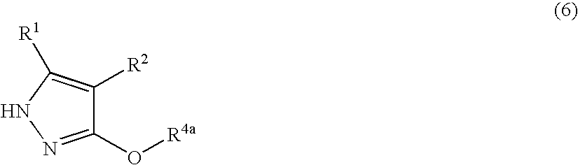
C1(O[R4a])=NNC([R1])=C1[R2]
